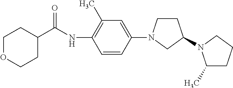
C1OCCC(C(NC2=C(C)C=C(N3CCC(N4C(C)CCC4)C3)C=C2)=O)C1
